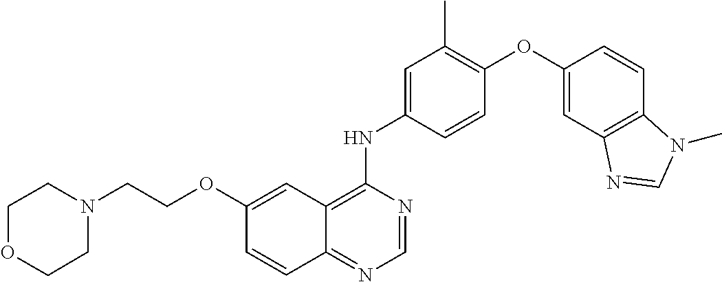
C12=NC=NC(NC3=CC(C)=C(OC4=CC5=C(C=C4)N(C)C=N5)C=C3)=C1C=C(OCCN1CCOCC1)C=C2
